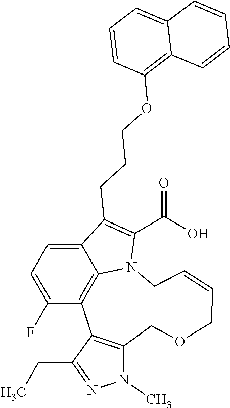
C12=CC=C(F)C3=C1N(C(C(O)=O)=C2CCCOC1=C2C(=CC=C1)C=CC=C2)CC=CCOCC1=C3C(CC)=NN1C
